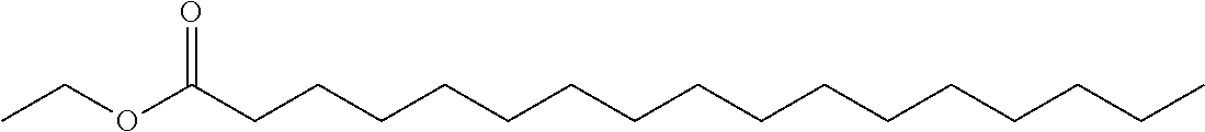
CCOC(CCCCCCCCCCCCCCCC)=O
